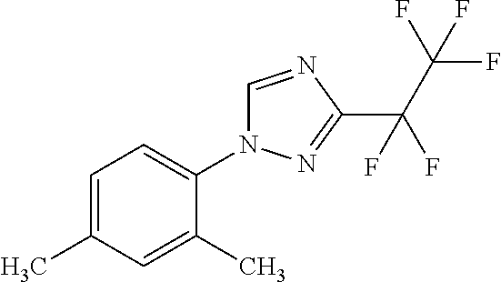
C1=C(C)C=C(C)C(N2C=NC(C(C(F)(F)F)(F)F)=N2)=C1
